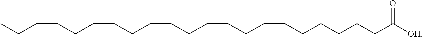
C(CCCC([OH])=O)CC=CCC=CCC=CCC=CCC=CCC
